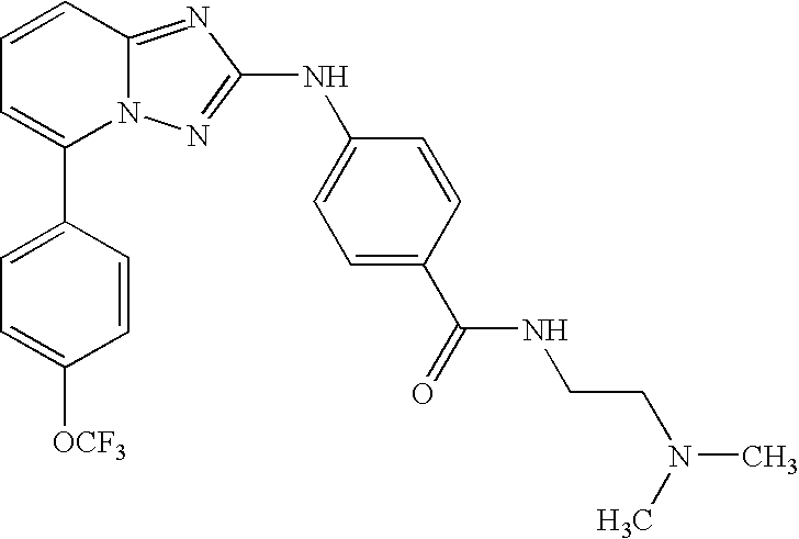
C1(C2=CC=CC3=NC(NC4=CC=C(C(NCCN(C)C)=O)C=C4)=NN23)=CC=C([OCF3])C=C1
